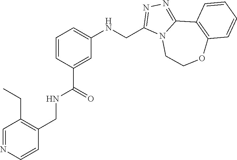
C12=NN=C(CNC3=CC=CC(C(NCC4=C(CC)C=NC=C4)=O)=C3)N1CCOC1=C2C=CC=C1
